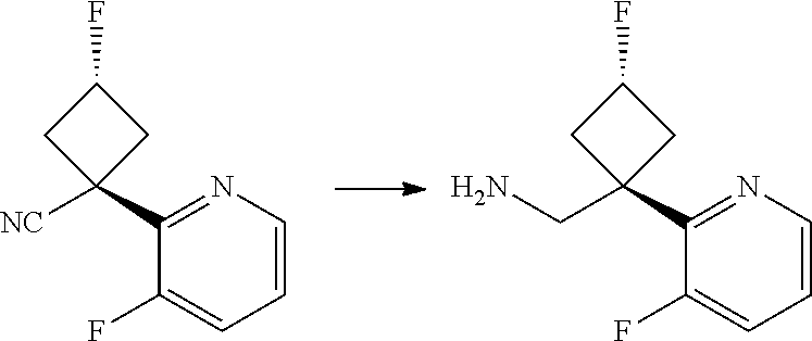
C1(C2([NC])CC(F)C2)=NC=CC=C1F.C1(C2(CN)CC(F)C2)=NC=CC=C1F
